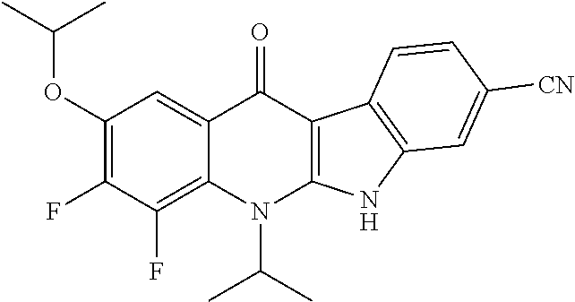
C1(OC(C)C)=C(F)C(F)=C2C(=C1)C(=O)C1=C(N2C(C)C)NC2=C1C=CC([CN])=C2
